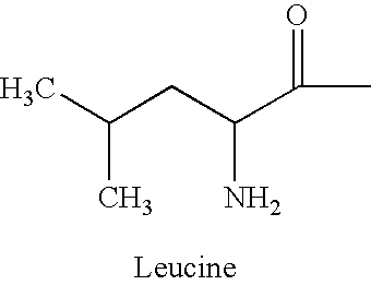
CC(CC(C(C)=O)N)C
